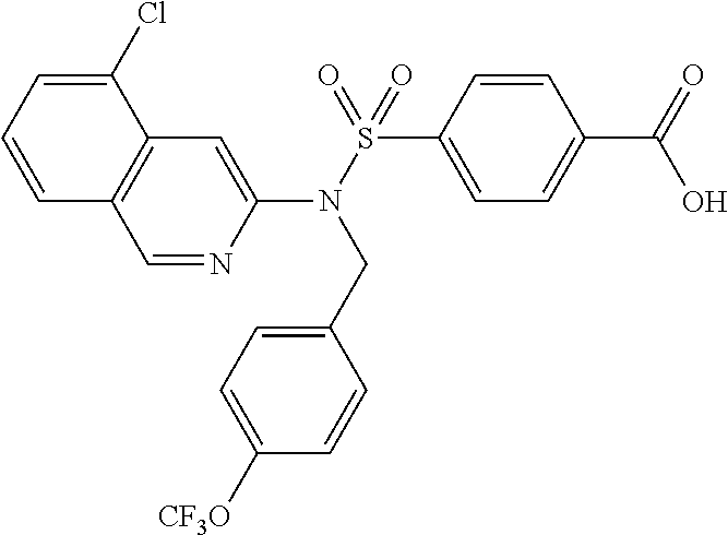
C1=NC(N(S(=O)(C2=CC=C(C(=O)O)C=C2)=O)CC2=CC=C([CF3O])C=C2)=CC2=C1C=CC=C2Cl
